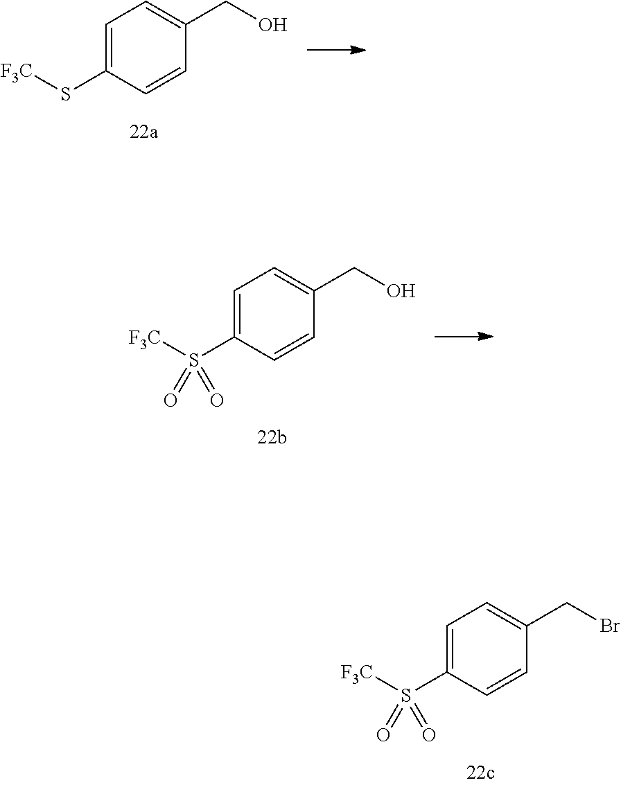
C1=C(S([F3C])(=O)=O)C=CC(CBr)=C1.C1=C(S[F3C])C=CC(CO)=C1.C1=C(S([F3C])(=O)=O)C=CC(CO)=C1
